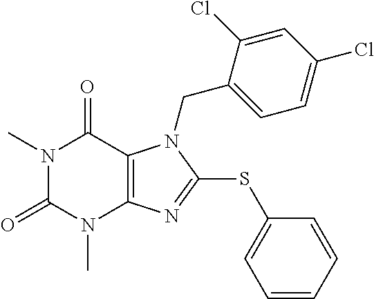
N1(C)C(=O)N(C)C2=C(C1=O)N(CC1=CC=C(Cl)C=C1Cl)C(SC1=CC=CC=C1)=N2
